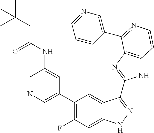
C1=C(C2=C(F)C=C3C(=C2)C(C2=NC4=C(N2)C=CN=C4C2=CN=CC=C2)=NN3)C=C(NC(CC(C)(C)C)=O)C=N1
